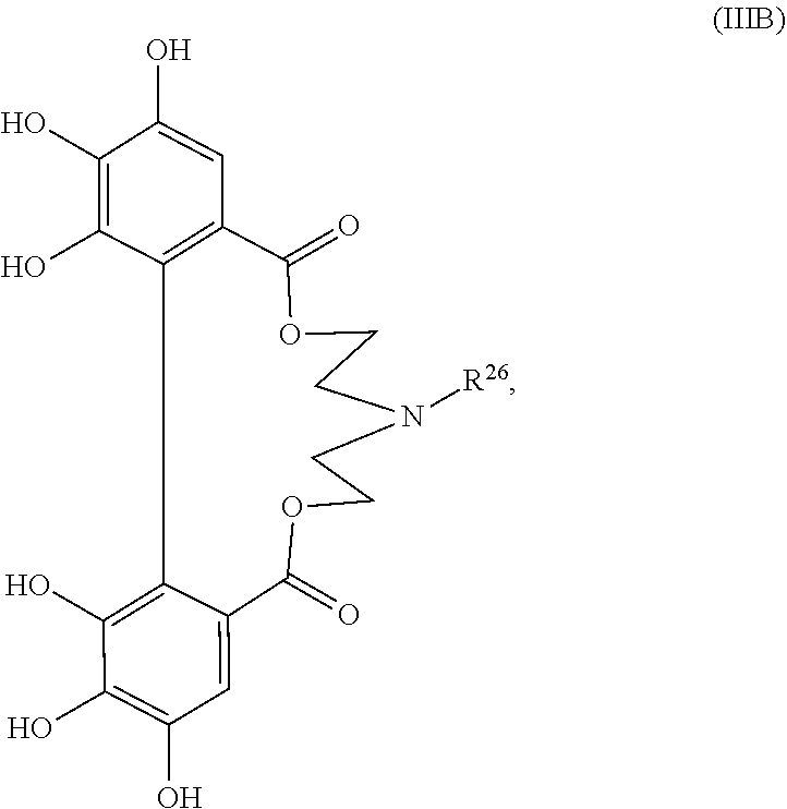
N1([R26])CCOC(=O)C2=C(C(O)=C(O)C(O)=C2)C2=C(O)C(O)=C(O)C=C2C(=O)OCC1
